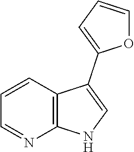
C1=CC2=C(N=C1)NC=C2C1=CC=CO1
